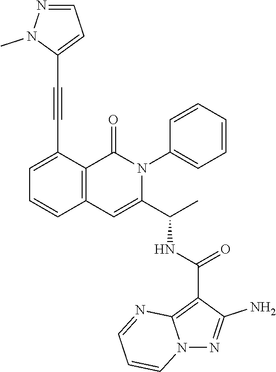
C1=C(C#CC2=CC=NN2C)C2=C(C=C1)C=C(C(C)NC(C1=C3N(N=C1N)C=CC=N3)=O)N(C1=CC=CC=C1)C2=O
